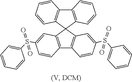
C12=C(C=C(S(C3=CC=CC=C3)(=O)=O)C=C1)C1(C3=C2C=CC(S(C2=CC=CC=C2)(=O)=O)=C3)C2=C(C3=C1C=CC=C3)C=CC=C2
